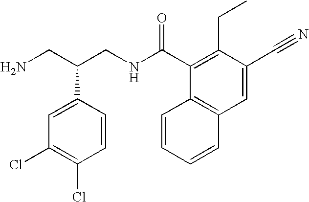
NCC(CNC(=O)C1=C(CC)C(C#N)=CC2=C1C=CC=C2)C1=CC(Cl)=C(Cl)C=C1
